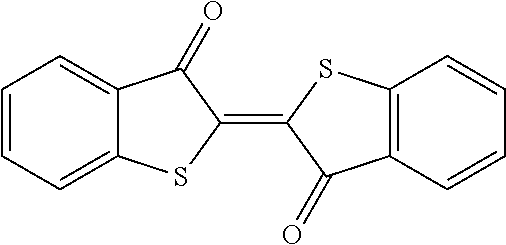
C1=CC=C2C(=C1)C(=O)C(=C1C(=O)C3=C(S1)C=CC=C3)S2
